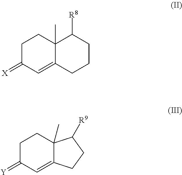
C1C(=[Y])C=C2C(C)(C1)C([R9])CC2.C1C(=[X])C=C2C(C)(C1)C([R8])CCC2
